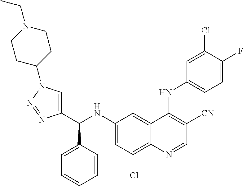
C1=C(F)C(Cl)=CC(NC2=C([CN])C=NC3=C(Cl)C=C(NC(C4=CN(C5CCN(CC)CC5)N=N4)C4=CC=CC=C4)C=C23)=C1
